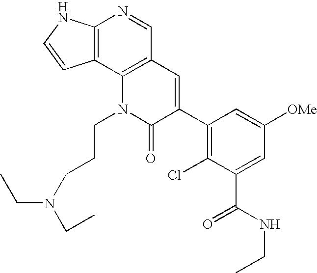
C12=C(C3=C(C=N1)C=C(C1=C(Cl)C(C(NCC)=O)=CC([OMe])=C1)C(=O)N3CCCN(CC)CC)C=CN2
